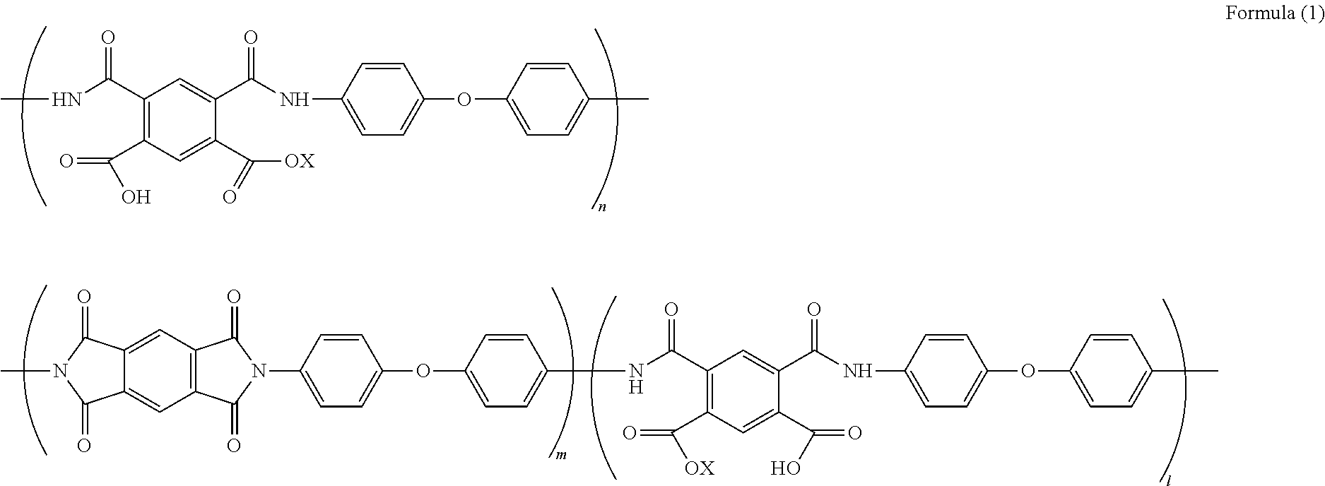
CNC(C1=C(C(=O)O)C=C(C([OX])=O)C(C(NC2=CC=C(OC3=CC=C(C)C=C3)C=C2)=O)=C1)=O.C(C1=C(C(=O)[OX])C=C(C(=O)O)C(C(NC2=CC=C(OC3=CC=C(C)C=C3)C=C2)=O)=C1)(=O)NC1=CC=C(OC2=CC=C(N3C(=O)C4=C(C=C5C(=C4)C(=O)N(C)C5=O)C3=O)C=C2)C=C1
